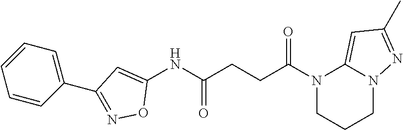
N1(C(CCC(NC2=CC(C3=CC=CC=C3)=NO2)=O)=O)CCCN2C1=CC(C)=N2
